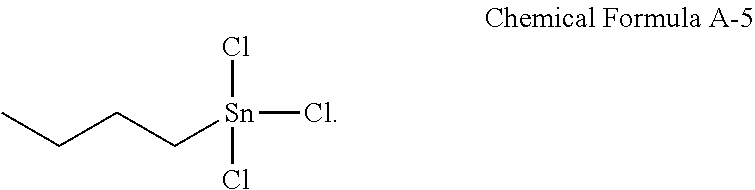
CCCC[Sn](Cl)(Cl)Cl
